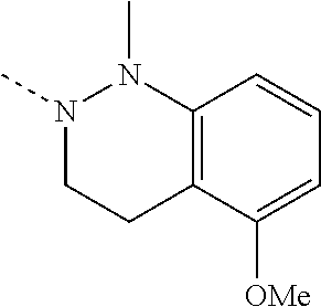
N1(C)CCC2=C(N1C)C=CC=C2[OMe]
